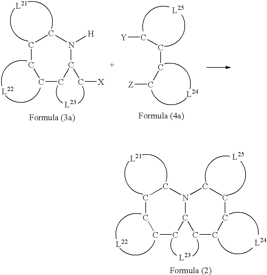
N1([H])C(C[X])CCCCC1.[Z]CCCC[Y].N12C(CCCCC1)CCCCC2
